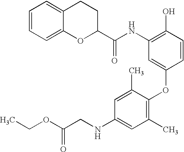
C1(O)=C(NC(=O)C2OC3=CC=CC=C3CC2)C=C(OC2=C(C)C=C(NCC(=O)OCC)C=C2C)C=C1
